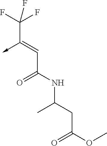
C(C(NC(CC(OC)=O)C)=O)=C(->C)C(F)(F)F
